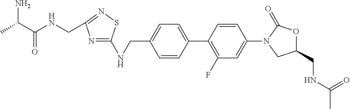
N(CC1=CC=C(C2=C(F)C=C(N3CC(CNC(=O)C)OC3=O)C=C2)C=C1)C1=NC(CNC(C(N)C)=O)=NS1
